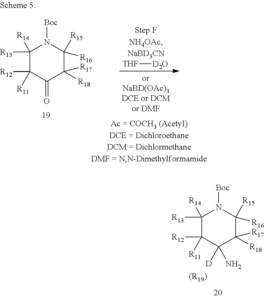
C1([R13])([R14])C([R12])([R11])C(N)([D])C([R17])([R18])C([R16])([R15])N1[Boc].[(R19)].C1([R13])([R14])C([R12])([R11])C(=O)C([R17])([R18])C([R16])([R15])N1[Boc].[THF][D2O]
